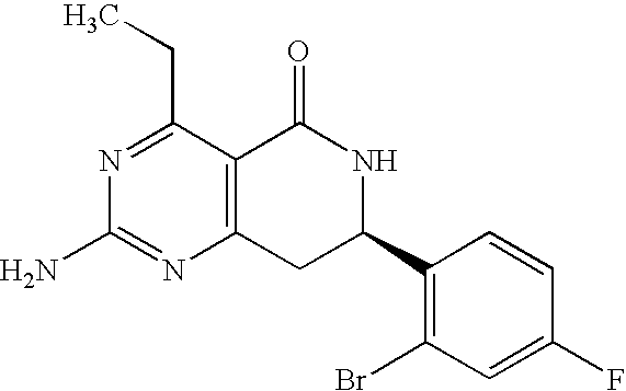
N1=C(CC)C2=C(N=C1N)CC(C1=C(Br)C=C(F)C=C1)NC2=O
